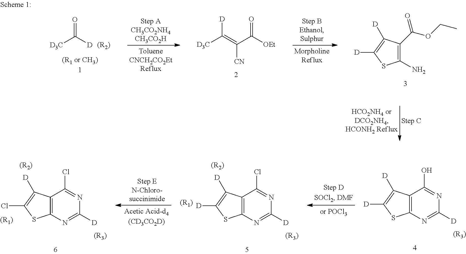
C12=C(C([D])=C([D])S1)C(O)=NC([D])=N2.[(R3)].C12=C(C([D])=C(Cl)S1)C(Cl)=NC([D])=N2.[(R3)].[(R2)].[(R1)].C12=C(C([D])=C([D])S1)C(Cl)=NC([D])=N2.[(R3)].[(R2)].[(R1)].[D3C]C([D])=O.[(R2)].[D3C]C([D])=C([CN])C(=O)[OEt].C1(N)=C(C(OCC)=O)C([D])=C([D])S1
